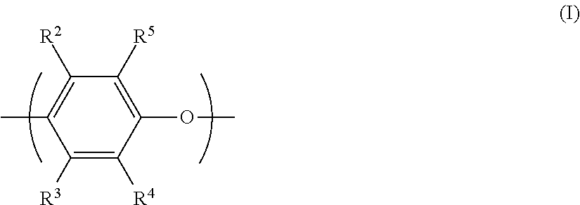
C1([R3])=C([R4])C(OC)=C([R5])C([R2])=C1C
